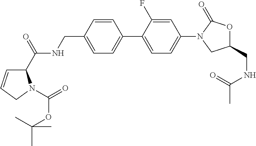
C(C1=CC=C(C2=CC=C(N3CC(CNC(=O)C)OC3=O)C=C2F)C=C1)NC(=O)C1C=CCN1C(=O)OC(C)(C)C
